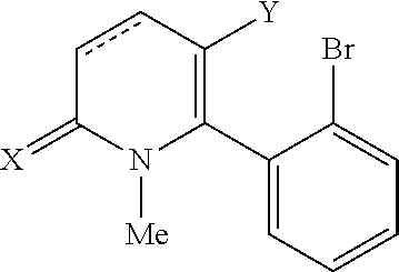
C1(C2=C([Y])ccC(=[X])N2[Me])=CC=CC=C1Br
